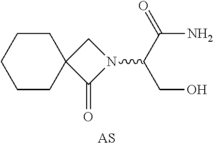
C1CCCCC12C(=O)N(C(C(=O)N)CO)C2
